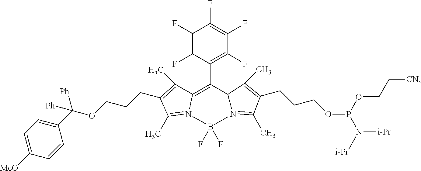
C1(F)=C(F)C(C2=C3C(C)=C(CCCOC([Ph])([Ph])C4=CC=C([MeO])C=C4)C(C)=N3B(F)(F)N3=C(C)C(CCCOP(OCC[CN])N([i-Pr])[i-Pr])=C(C)C23)=C(F)C(F)=C1F
